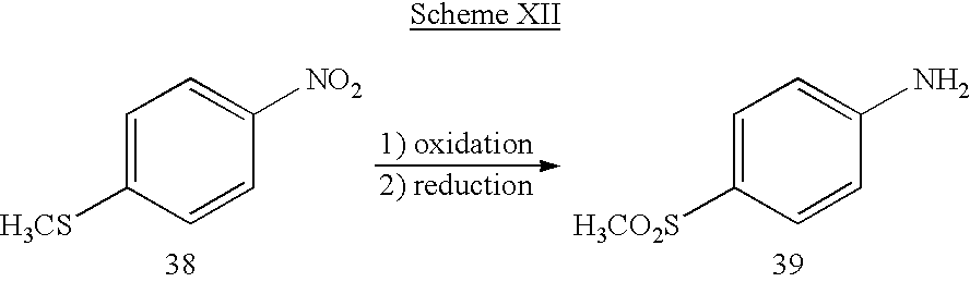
C1=C([H3CO2S])C=CC(N)=C1.C1=C([H3CS])C=CC([NO2])=C1
